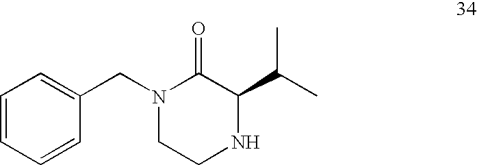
C1=CC=CC(CN2CCNC(C(C)C)C2=O)=C1
